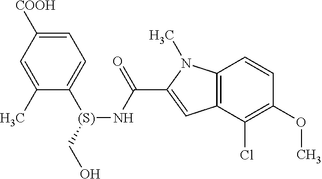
C1=C([COOH])C=C(C)C([(S)](CO)NC(C2=CC3=C(N2C)C=CC(OC)=C3Cl)=O)=C1
